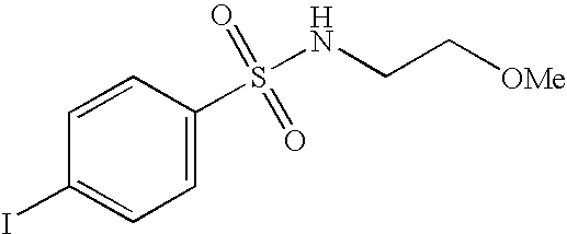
C1=CC(S(=O)(=O)NCC[OMe])=CC=C1I
